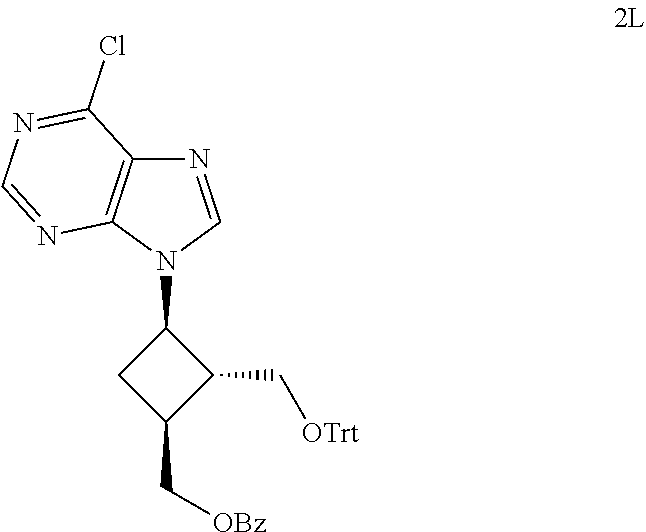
N1=CN(C2CC(C[OBz])C2C[OTrt])C2=C1C(Cl)=NC=N2
